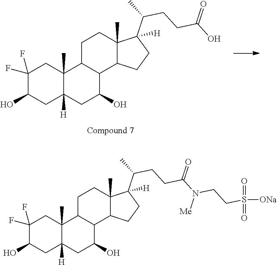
C1(F)(F)C(O)CC2([H])C(C)(C1)C1C(C(O)C2)C2C(C)(CC1)C(C(C)CCC(O)=O)([H])CC2.C1(F)(F)C(O)CC2([H])C(C)(C1)C1C(C(O)C2)C2C(C)(CC1)C(C(C)CCC(N(CCS([ONa])(=O)=O)[Me])=O)([H])CC2
